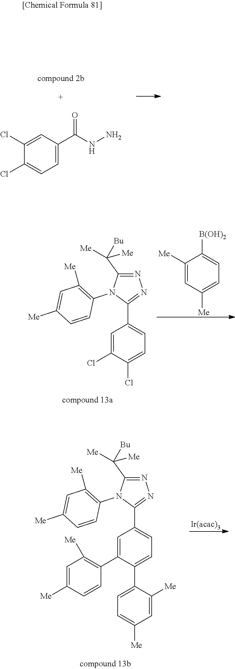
C1=C(Cl)C(Cl)=CC=C1C(NN)=O.C1=C(Cl)C(Cl)=CC=C1C1=NN=C(C([Me])([Me])[Bu])N1C1=C([Me])C=C([Me])C=C1.C1([Me])=CC([Me])=CC=C1[B(OH)2].C1=C(C2=C([Me])C=C([Me])C=C2)C(C2=CC=C([Me])C=C2[Me])=CC=C1C1=NN=C(C([Me])([Me])[Bu])N1C1=C([Me])C=C([Me])C=C1
